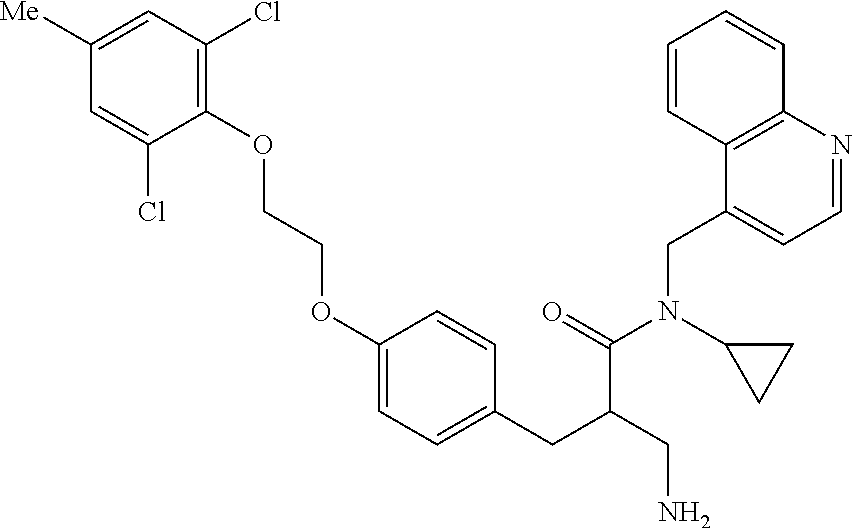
C1(OCCOC2=CC=C(CC(C(N(C3CC3)CC3=CC=NC4=C3C=CC=C4)=O)CN)C=C2)=C(Cl)C=C([Me])C=C1Cl
